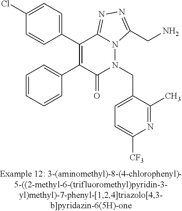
C1(Cl)=CC=C(C2=C(C3=CC=CC=C3)C(=O)N(CC3=CC=C([CF3])N=C3C)N3C2=NN=C3CN)C=C1
